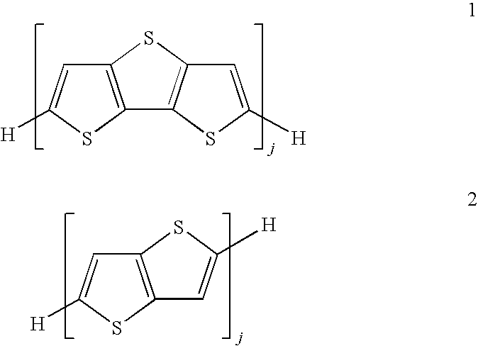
C12=C(SC([H])=C1)C1=C(S2)C=C([H])S1.C12=C(SC([H])=C1)C=C([H])S2
